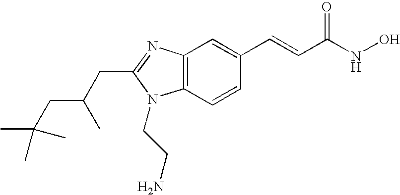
C12=C(N=C(CC(CC(C)(C)C)C)N1CCN)C=C(C=CC(=O)NO)C=C2
